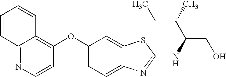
N1=C2C(=C(OC3=CC=C4C(=C3)SC(NC(CO)C(CC)C)=N4)C=C1)C=CC=C2
